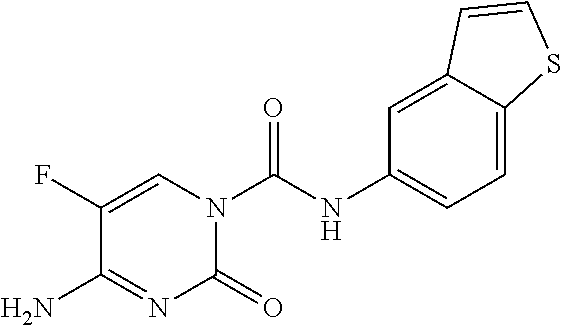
C1=C(F)C(N)=NC(=O)N1C(NC1=CC=C2C(=C1)C=CS2)=O
